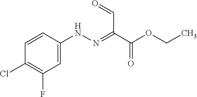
C1=C(NN=C(C=O)C(OCC)=O)C=CC(Cl)=C1F
